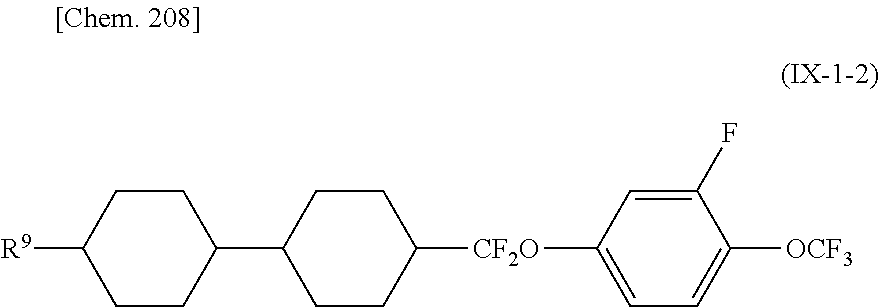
C1(C2CCC([CF2O]C3=CC=C([OCF3])C(F)=C3)CC2)CCC([R9])CC1
